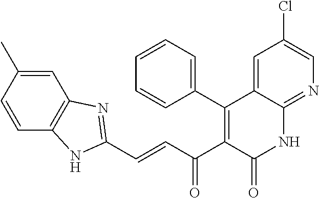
C(=CC(C1=C(C2=CC=CC=C2)C2=CC(Cl)=CN=C2NC1=O)=O)C1=NC2=C(C=CC(C)=C2)N1
